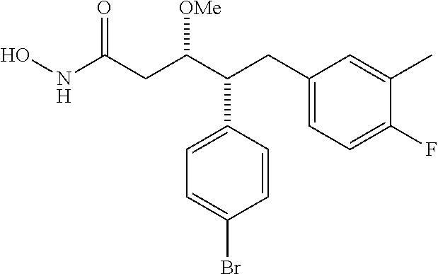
ONC(CC(C(CC1=CC=C(F)C(C)=C1)C1=CC=C(Br)C=C1)[OMe])=O
